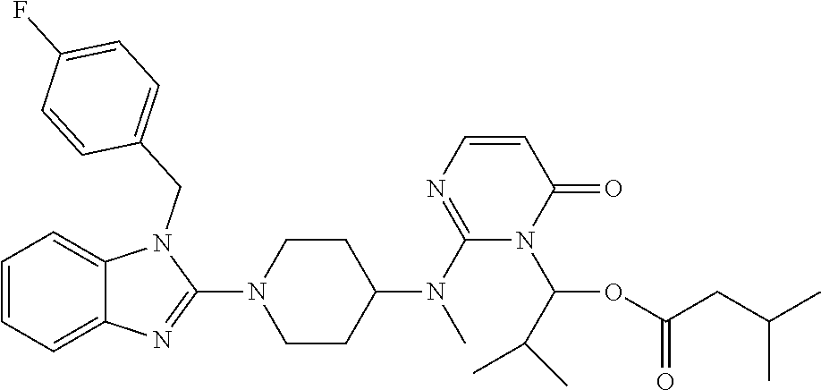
C1=CC=C2C(=C1)N(CC1=CC=C(F)C=C1)C(N1CCC(N(C3=NC=CC(=O)N3C(OC(=O)CC(C)C)C(C)C)C)CC1)=N2
